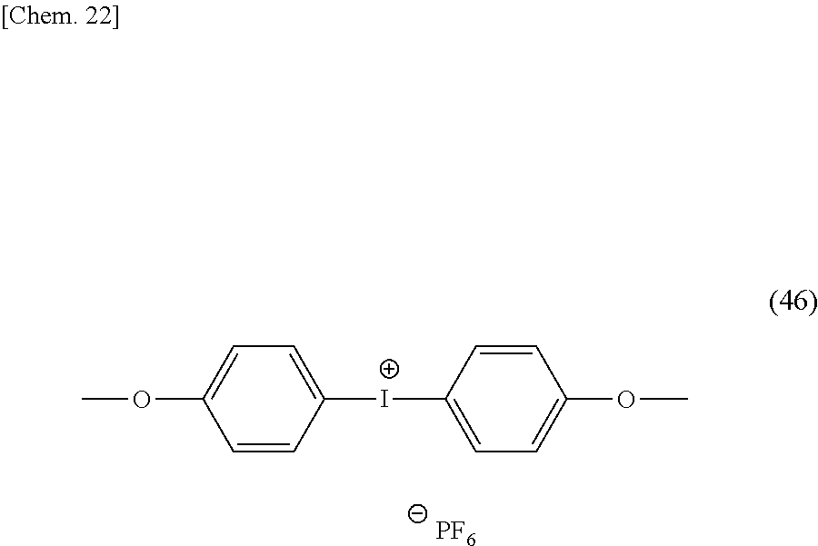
[PF6].C1([I+]C2=CC=C(OC)C=C2)=CC=C(OC)C=C1
